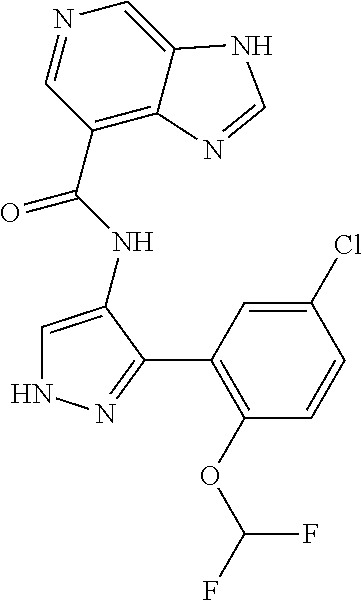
C1(C(NC2=CNN=C2C2=C(OC(F)F)C=CC(Cl)=C2)=O)=C2C(=CN=C1)NC=N2
